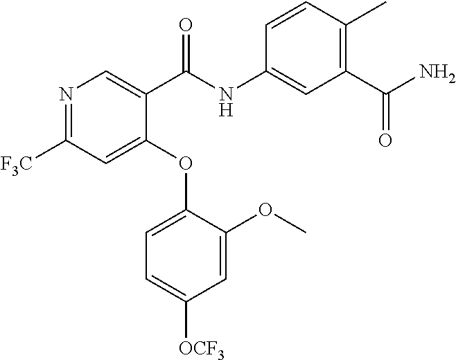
N1=C([F3C])C=C(OC2=CC=C([OCF3])C=C2OC)C(C(NC2=CC(C(N)=O)=C(C)C=C2)=O)=C1
